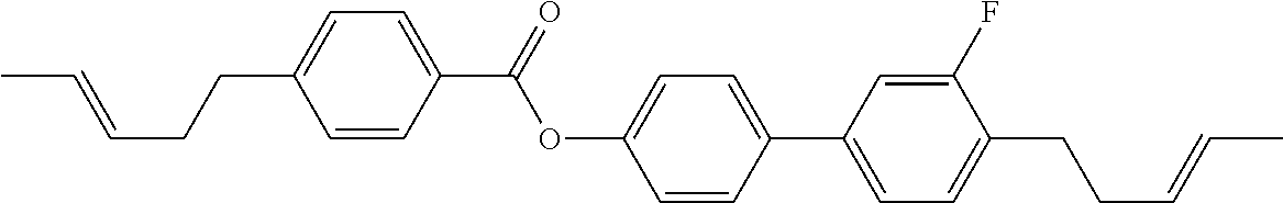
C1=CC(C(OC2=CC=C(C3=CC=C(CCC=CC)C(F)=C3)C=C2)=O)=CC=C1CCC=CC
